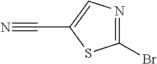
C1(Br)=NC=C(C#N)S1
